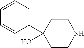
C1(C2(O)CCNCC2)=CC=CC=C1
